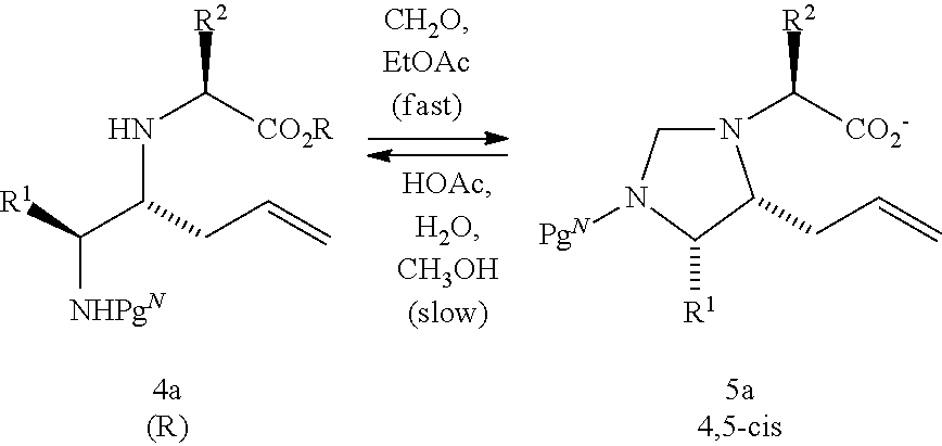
[NHPgN]C(C(NC([CO2R])[R2])CC=C)[R1].N1(C([CO2-])[R2])CN([PgN])C([R1])C1CC=C
